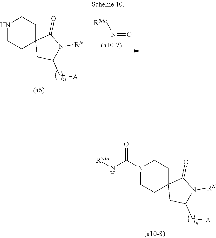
N1(C(=O)N[R5da])CCC2(CC1)CC(C[A])N([RN])C2=O.N1CCC2(CC1)CC(C[A])N([RN])C2=O.N([R5da])=O
